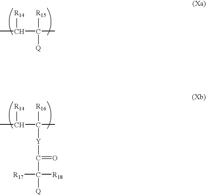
CC(C(C)([R15])[Q])[R14].CC(C(C)([R16])[Y]C(C([Q])([R18])[R17])=O)[R14]
